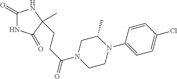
C1(=O)NC(=O)C(C)(CCC(=O)N2CCN(C3=CC=C(Cl)C=C3)C(C)C2)N1
